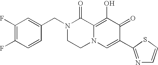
C1(F)=C(F)C=CC(CN2CCN3C(=C(O)C(=O)C(C4=NC=CS4)=C3)C2=O)=C1
